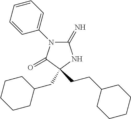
C1(=N)N(C2=CC=CC=C2)C(=O)C(CCC2CCCCC2)(CC2CCCCC2)N1
